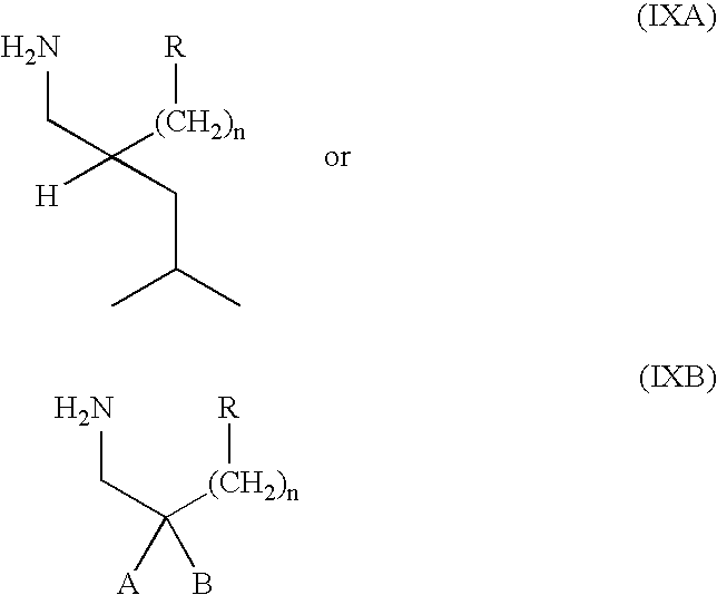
NCC([(CH2)n][R])([H])CC(C)C.NCC([(CH2)n][R])([A])B
